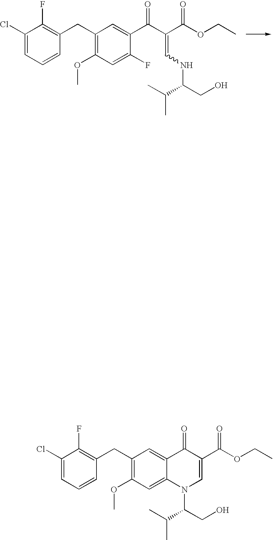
C1(Cl)=CC=CC(CC2=C(OC)C=C(F)C(C(C(C(OCC)=O)=CNC(CO)C(C)C)=O)=C2)=C1F.C1(Cl)=CC=CC(CC2=C(OC)C=C3C(=C2)C(=O)C(C(OCC)=O)=CN3C(CO)C(C)C)=C1F
